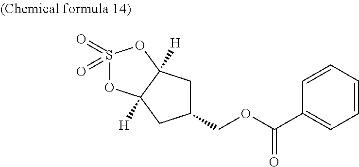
C1=CC=CC(C(OCC2CC3([H])C([H])(C2)OS(=O)(=O)O3)=O)=C1
